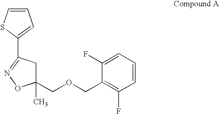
C1=CSC(C2=NOC(C)(COCC3=C(F)C=CC=C3F)C2)=C1
